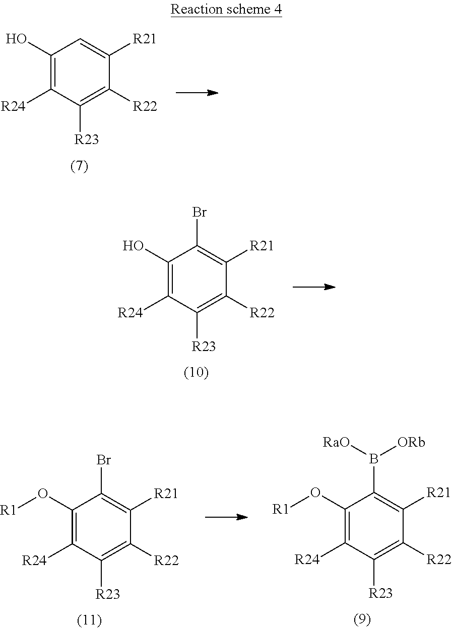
C1(O[R1])=C([R24])C([R23])=C([R22])C([R21])=C1Br.C1(O[R1])=C([R24])C([R23])=C([R22])C([R21])=C1B([ORb])[RaO].C1(O)=C([R24])C([R23])=C([R22])C([R21])=C1.C1(O)=C([R24])C([R23])=C([R22])C([R21])=C1Br
